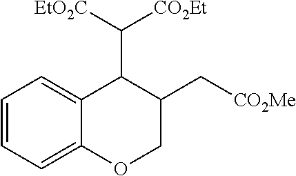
C1=CC=C2C(=C1)C(C([EtO2C])[CO2Et])C(C[CO2Me])CO2
